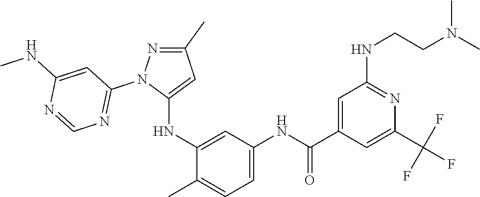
C1(C)=NN(C2=NC=NC(NC)=C2)C(NC2=CC(NC(=O)C3=CC(NCCN(C)C)=NC(C(F)(F)F)=C3)=CC=C2C)=C1
